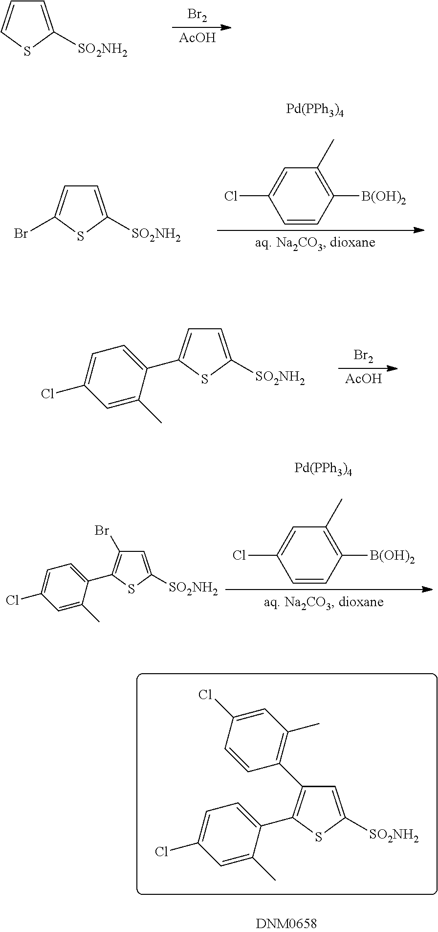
C1=C([SO2NH2])SC=C1.[Br2].[AcOH].C1=C([SO2NH2])SC(Br)=C1.C1=CC([B(OH)2])=C(C)C=C1Cl.[Pd(PPh3)4].C1=C([SO2NH2])SC(C2=CC=C(Cl)C=C2C)=C1.[Br2].[AcOH].C1=C([SO2NH2])SC(C2=CC=C(Cl)C=C2C)=C1Br.C1=CC([B(OH)2])=C(C)C=C1Cl.[Pd(PPh3)4].C1=C([SO2NH2])SC(C2=CC=C(Cl)C=C2C)=C1C1=C(C)C=C(Cl)C=C1
